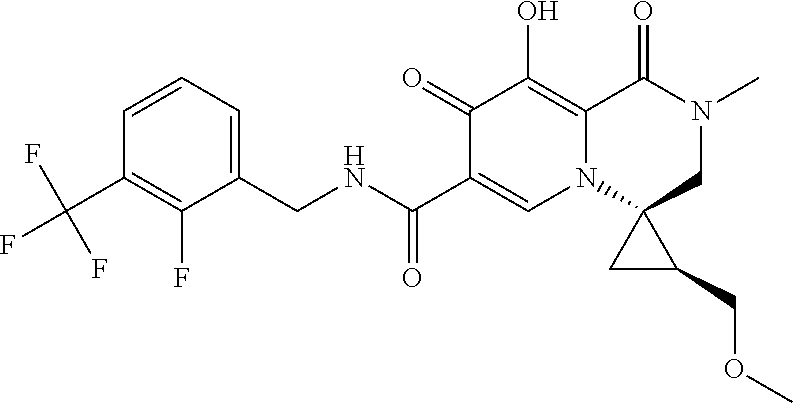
C1=CC=C(CNC(C2=CN3C(=C(O)C2=O)C(=O)N(C)CC32CC2COC)=O)C(F)=C1C(F)(F)F
